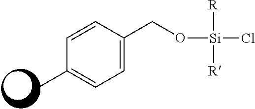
C1=C(CO[Si](Cl)([R])[R])C=CC(C)=C1
